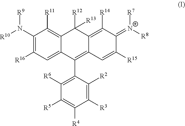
[R16]C1=C(N([R10])[R9])C([R11])=C2C(=C1)C(C1=C([R6])C([R5])=C([R4])C([R3])=C1[R2])=C1C(=C([R14])C(=[N+]([R8])[R7])C([R15])=C1)C2([R13])[R12]
